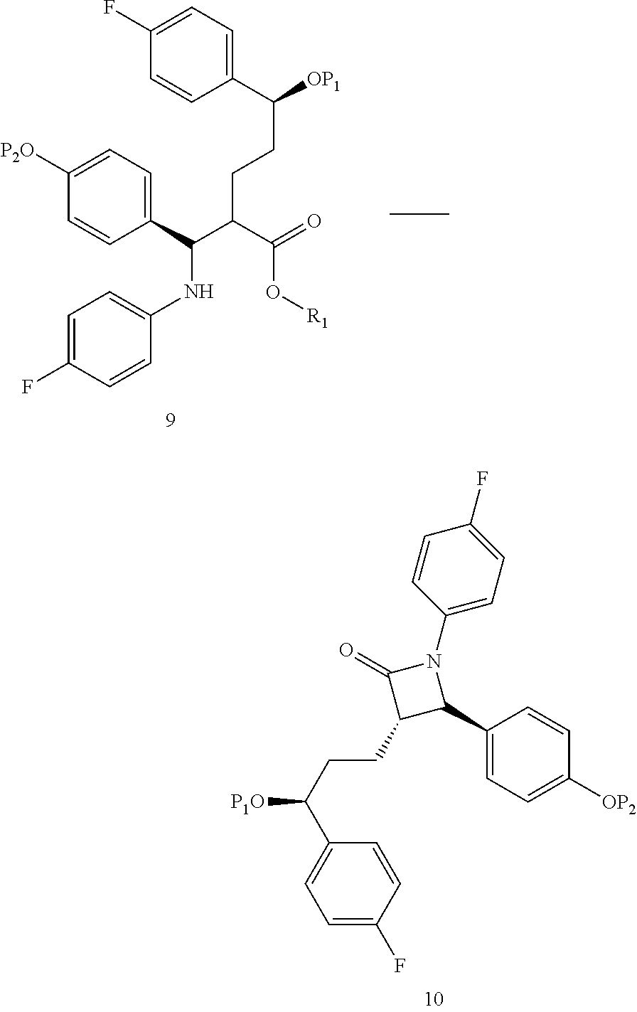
C1=C(F)C=CC(C(CCC2C(C3=CC=C([OP2])C=C3)N(C3=CC=C(F)C=C3)C2=O)[P1O])=C1.C1(C(C(C(O[R1])=O)CCC([OP1])C2=CC=C(F)C=C2)NC2=CC=C(F)C=C2)=CC=C([P2O])C=C1
